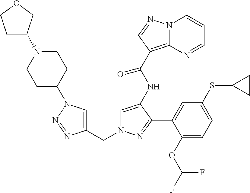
C1=C(NC(C2=C3N(C=CC=N3)N=C2)=O)C(C2=CC(SC3CC3)=CC=C2OC(F)F)=NN1CC1=CN(C2CCN(C3CCOC3)CC2)N=N1
